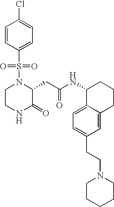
N(C1C2=CC=C(CCN3CCCCC3)C=C2CCC1)C(=O)CC1N(S(=O)(=O)C2=CC=C(Cl)C=C2)CCNC1=O
